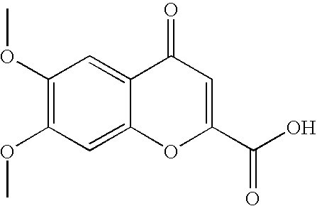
C1=C2C(=CC(OC)=C1OC)OC(C(O)=O)=CC2=O
